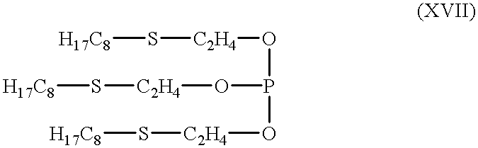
[H17C8]S[C2H4]OP(O[C2H4]S[H17C8])O[C2H4]S[H17C8]
